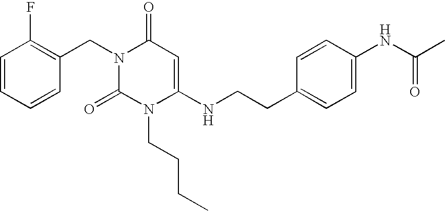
C1=CC=CC(CN2C(=O)N(CCCC)C(NCCC3=CC=C(NC(=O)C)C=C3)=CC2=O)=C1F
